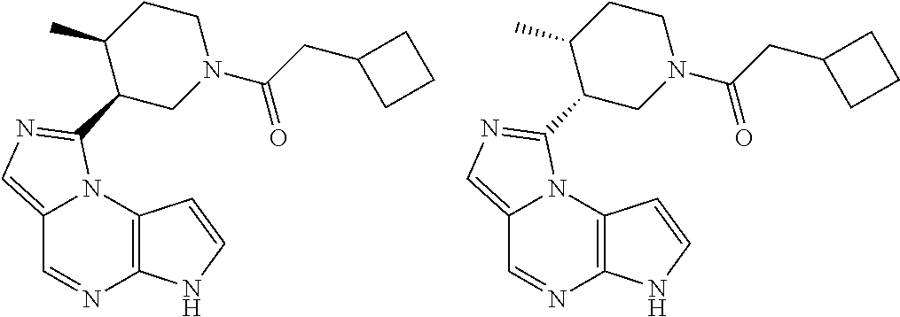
C12=CN=C(C3CN(C(CC4CCC4)=O)CCC3C)N1C1=C(N=C2)NC=C1.C12=CN=C(C3CN(C(CC4CCC4)=O)CCC3C)N1C1=C(N=C2)NC=C1
